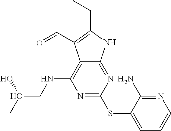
N1=C(SC2=CC=CN=C2N)N=C2C(=C1NCO(C)O)C(C=O)=C(CC)N2
